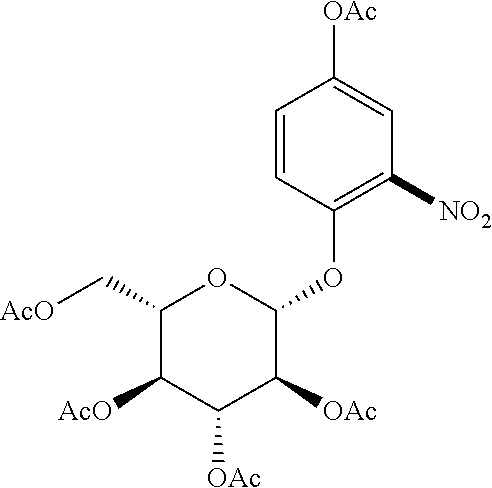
C1(C[AcO])C([AcO])C([OAc])C([OAc])C(OC2=C([NO2])C=C([OAc])C=C2)O1
